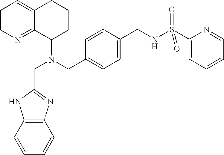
N(CC1=CC=C(CNS(C2=CC=CC=N2)(=O)=O)C=C1)(C1CCCC2=CC=CN=C12)CC1=NC2=C(C=CC=C2)N1
